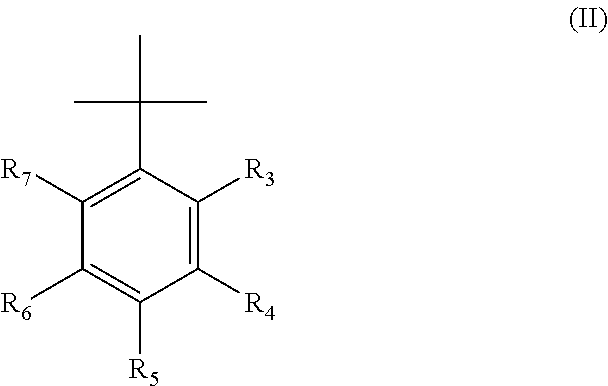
C1([R4])=C([R3])C(C(C)(C)C)=C([R7])C([R6])=C1[R5]
